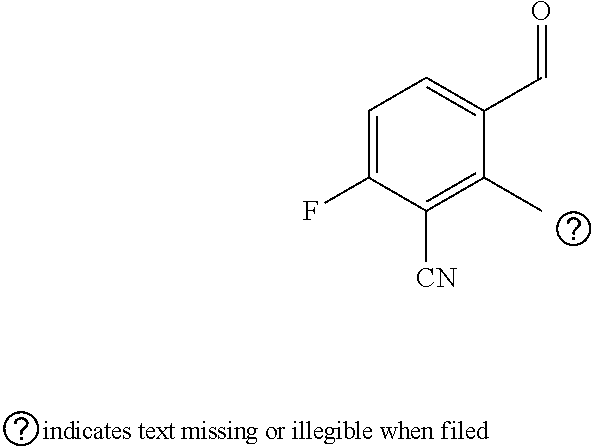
C1=C(F)C([CN])=C(C)C(C=O)=C1
